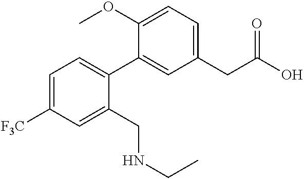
C1=C([F3C])C=C(CNCC)C(C2=CC(CC(O)=O)=CC=C2OC)=C1
